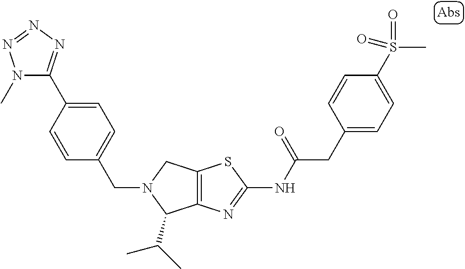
C12=C(N=C(NC(CC3=CC=C(S(=O)(=O)C)C=C3)=O)S1)C(C(C)C)N(CC1=CC=C(C3=NN=NN3C)C=C1)C2
